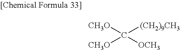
[CH3O]C([CH3O])([(CH2)9CH3])[OCH3]
